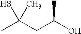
CC(CC(O)C)(S)C
